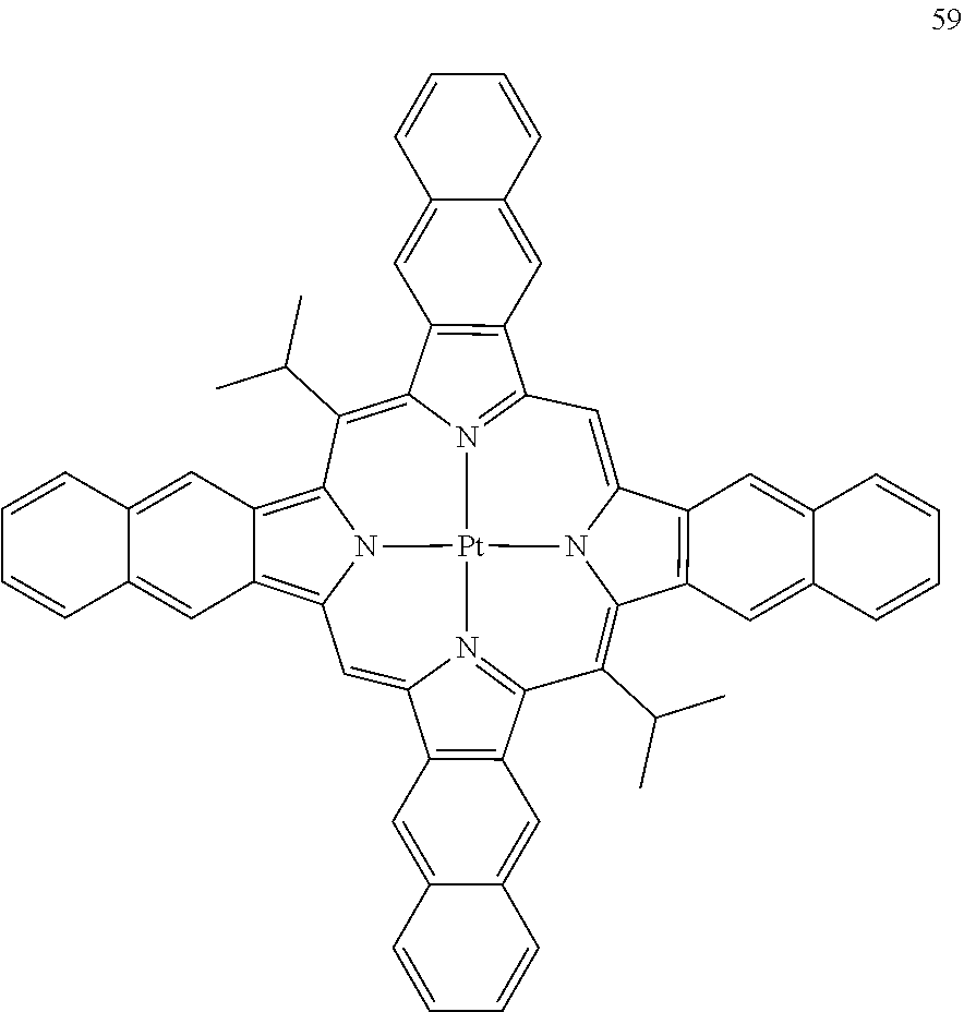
C1=C2N3C(=C(C(C)C)C4=N5C(=CC6=C7C(=C8N6[Pt]35N3=C1C1=C(C3=C8C(C)C)C=C3C(=C1)C=CC=C3)C=C1C(=C7)C=CC=C1)C1=C4C=C3C(=C1)C=CC=C3)C1=C2C=C2C(=C1)C=CC=C2
